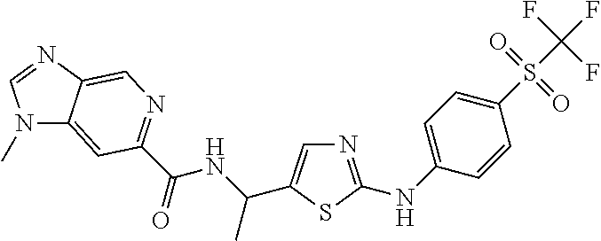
N1(C)C2=CC(C(=O)NC(C)C3=CN=C(NC4=CC=C(S(=O)(=O)C(F)(F)F)C=C4)S3)=NC=C2N=C1
